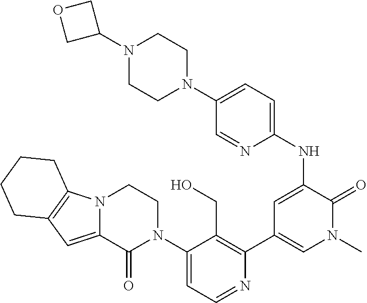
N12C(=CC3=C1CCCC3)C(=O)N(C1=CC=NC(C3=CN(C)C(=O)C(NC4=CC=C(N5CCN(C6COC6)CC5)C=N4)=C3)=C1CO)CC2
